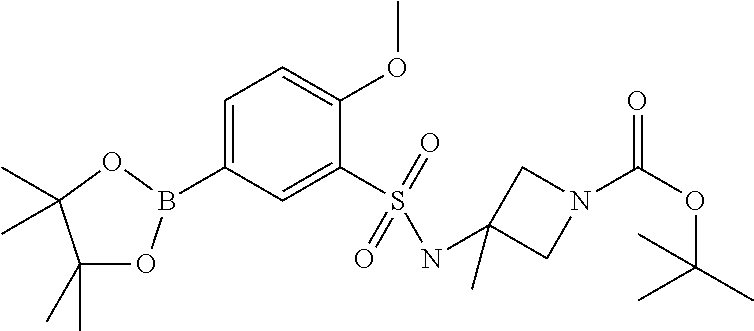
C1(C)(C)OB(C2=CC=C(OC)C(S(=O)(=O)NC3(C)CN(C(OC(C)(C)C)=O)C3)=C2)OC1(C)C
